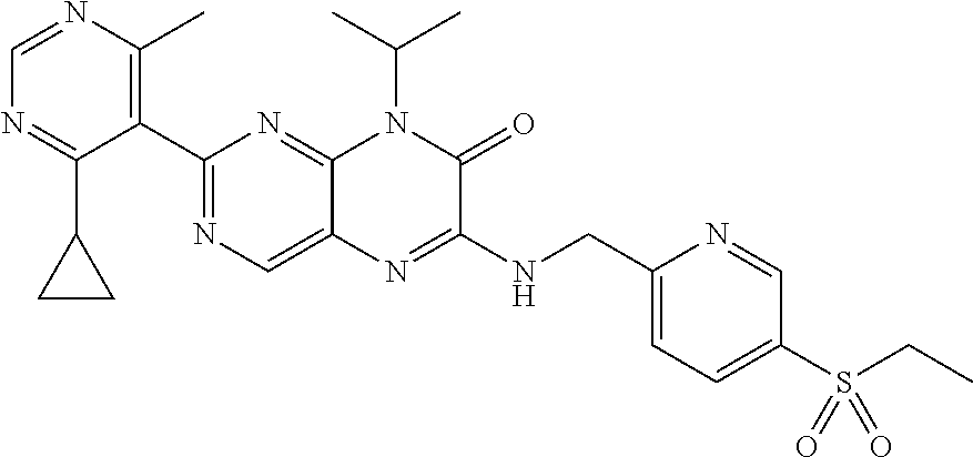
C1(C2=NC=C3C(=N2)N(C(C)C)C(=O)C(NCC2=CC=C(S(CC)(=O)=O)C=N2)=N3)=C(C)N=CN=C1C1CC1
